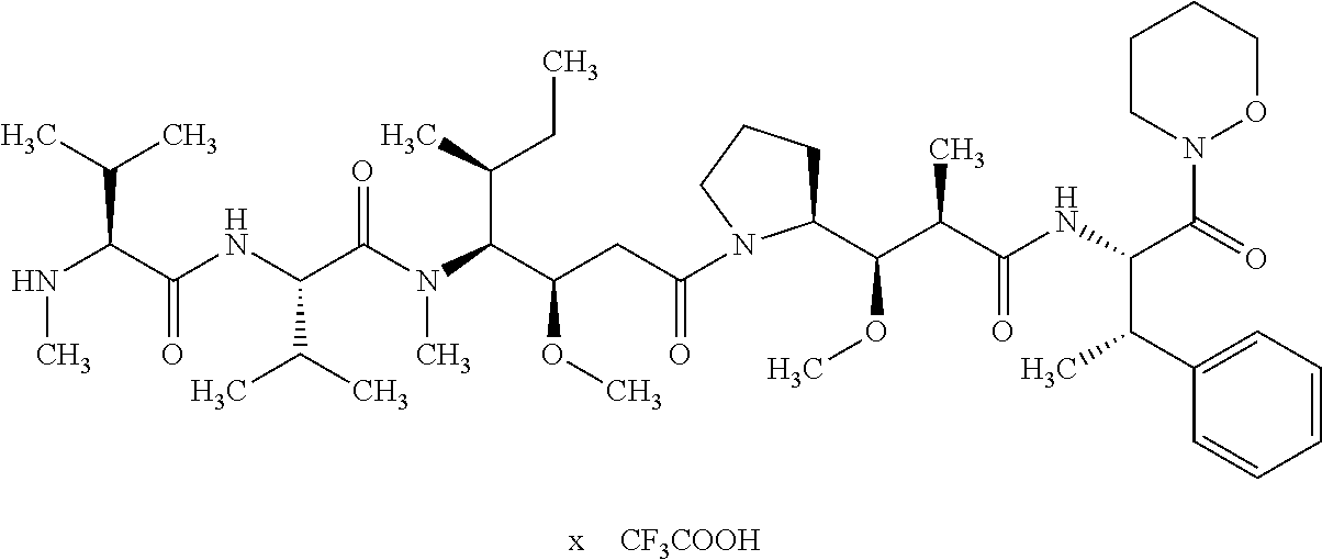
[CF3COOH].N(C)C(C(=O)NC(C(C)C)C(N(C)C(C(CC)C)C(OC)CC(=O)N1C(C(C(C(NC(C(C2=CC=CC=C2)C)C(=O)N2OCCCC2)=O)C)OC)CCC1)=O)C(C)C
